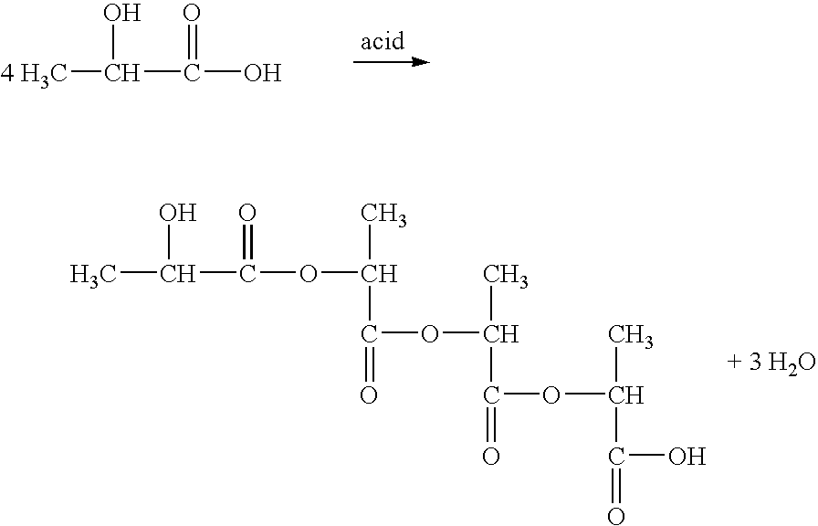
C(OC(C)C(OC(C)C(OC(C)C(O)=O)=O)=O)(C(C)O)=O.C(O)(C([4 H3C])O)=O
